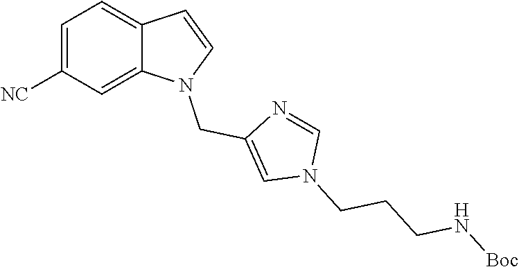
C12=CC([NC])=CC=C1C=CN2CC1=CN(CCCN[Boc])C=N1
